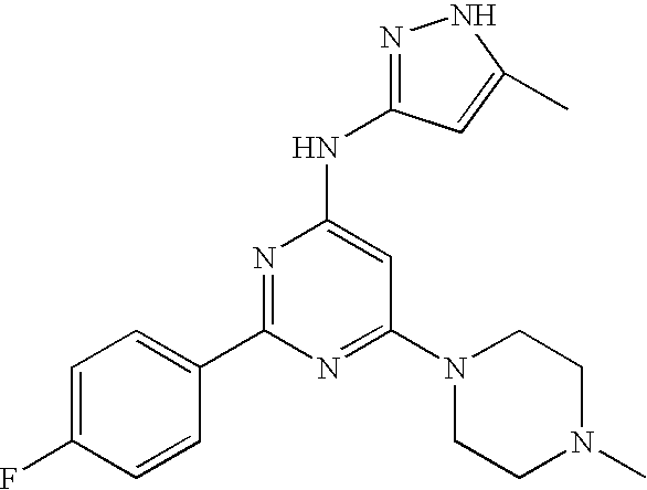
C1(F)=CC=C(C2=NC(NC3=NNC(C)=C3)=CC(N3CCN(C)CC3)=N2)C=C1
